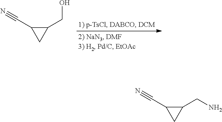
C1(CO)C(C#N)C1.C1(CN)C(C#N)C1
